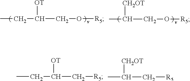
CCC(CO[R5])[OT].CC(CO[R5])[CH2OT].CCC(C[R5])[OT].CC(C[R5])[CH2OT]
